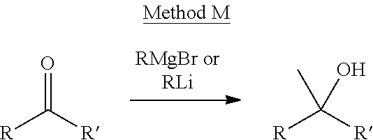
[R]C([R])=O.[R]C([R])(O)C
